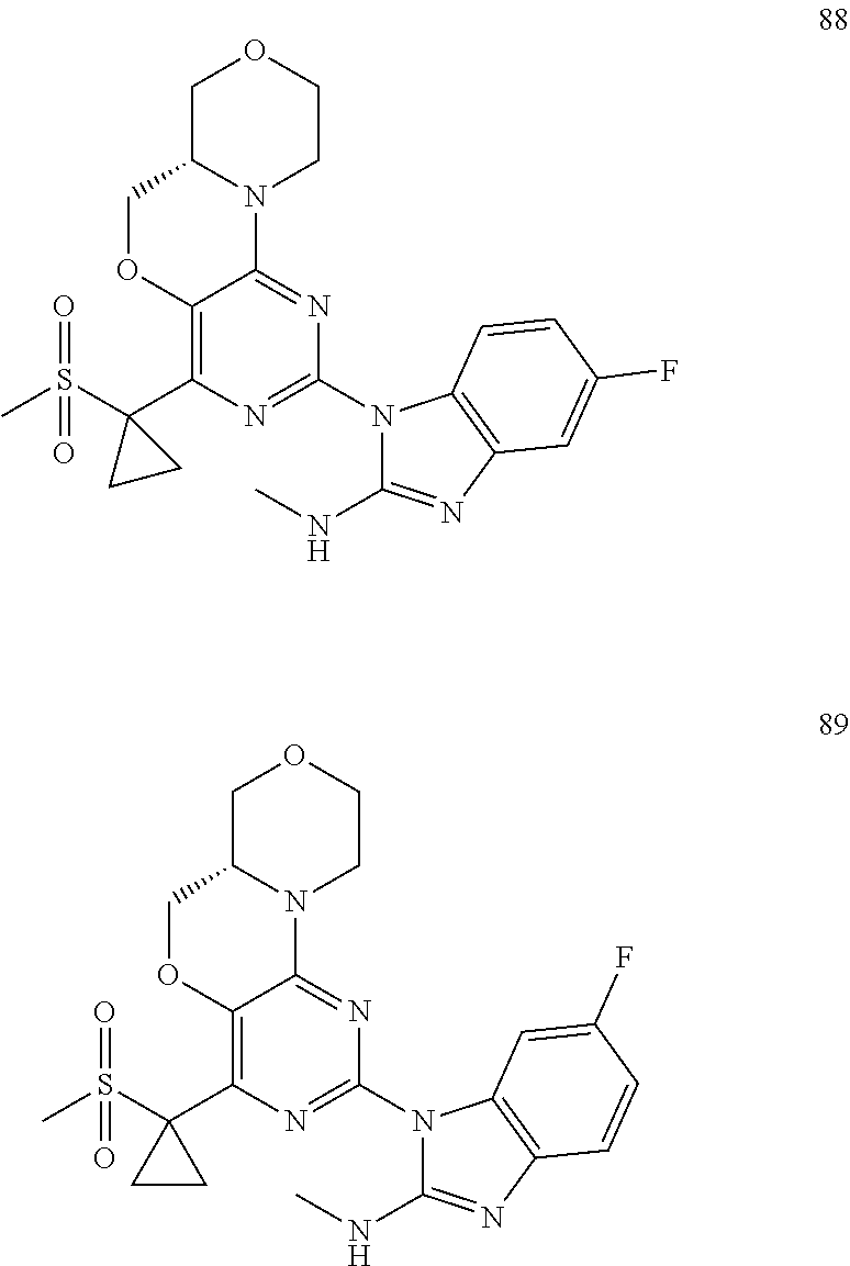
C1C2N(CCO1)C1=NC(N3C(NC)=NC4=C3C=CC(F)=C4)=NC(C3(S(C)(=O)=O)CC3)=C1OC2.C1C2N(CCO1)C1=NC(N3C(NC)=NC4=C3C=C(F)C=C4)=NC(C3(S(C)(=O)=O)CC3)=C1OC2
